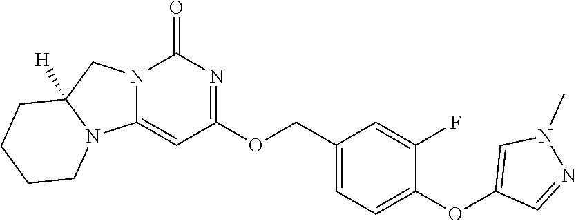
C1(COC2=NC(=O)N3C(=C2)N2C([H])(C3)CCCC2)=CC=C(OC2=CN(C)N=C2)C(F)=C1
